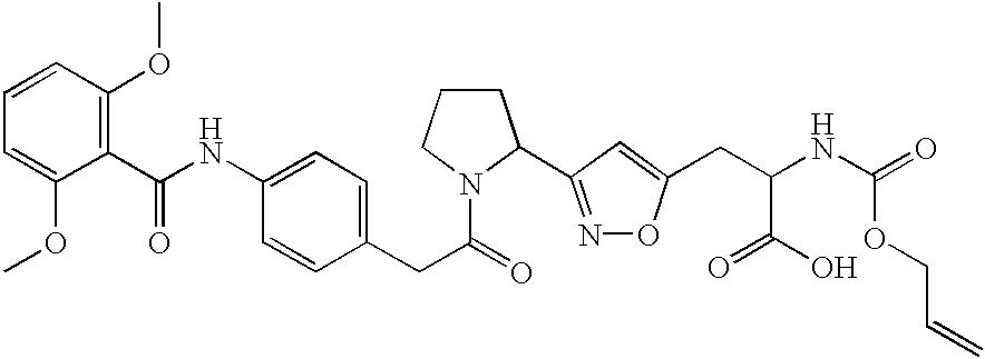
C1(C(NC2=CC=C(CC(=O)N3CCCC3C3=NOC(CC(NC(=O)OCC=C)C(=O)O)=C3)C=C2)=O)=C(OC)C=CC=C1OC
